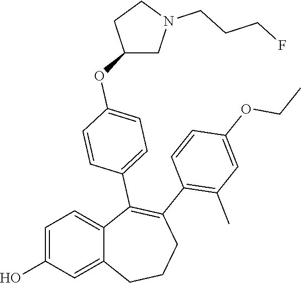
C1=C(O)C=C2C(=C1)C(C1=CC=C(OC3CN(CCCF)CC3)C=C1)=C(C1=C(C)C=C(OCC)C=C1)CCC2
